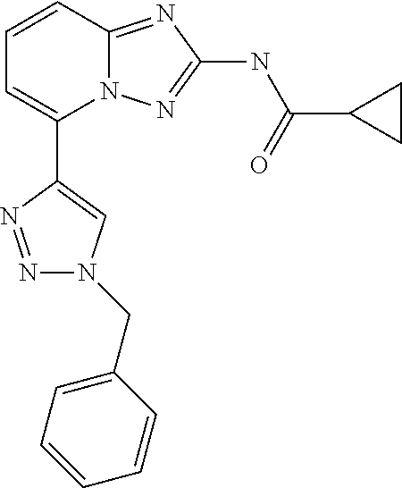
C1=CC2=NC(NC(C3CC3)=O)=NN2C(C2=CN(CC3=CC=CC=C3)N=N2)=C1
